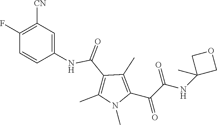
N1(C)C(C(C(=O)NC2(C)COC2)=O)=C(C)C(C(NC2=CC([CN])=C(F)C=C2)=O)=C1C
